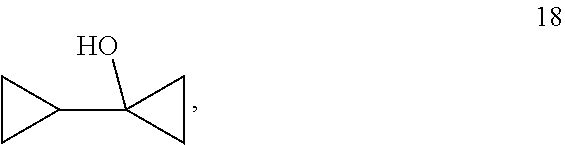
C1(C2(O)CC2)CC1
